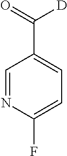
C1=NC(F)=CC=C1C(=O)[D]
